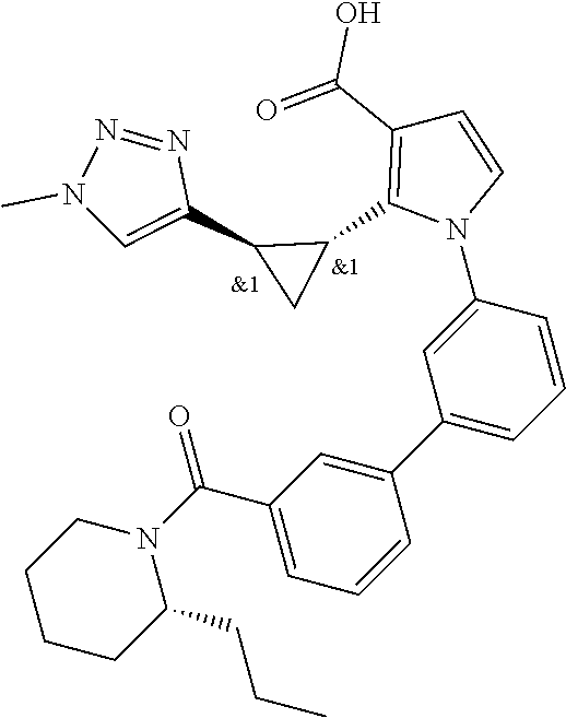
C1=CC=C(C2=CC(C(N3CCCCC3CCC)=O)=CC=C2)C=C1N1C=CC(C(=O)O)=C1C1C(C2=CN(C)N=N2)C1
